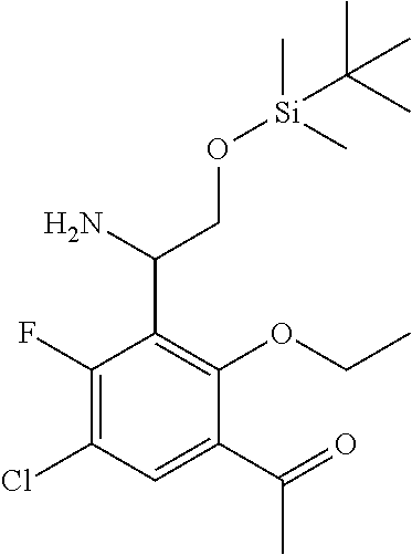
C1(C(=O)C)=CC(Cl)=C(F)C(C(CO[Si](C)(C)C(C)(C)C)N)=C1OCC
